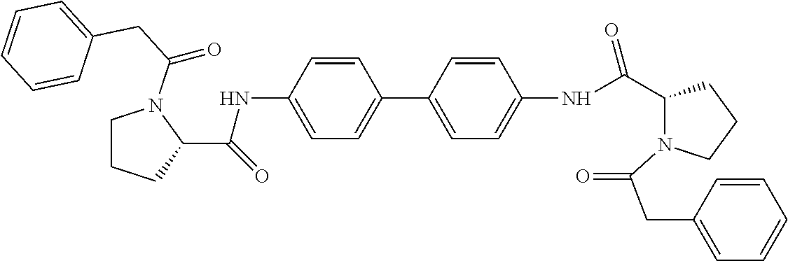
C1=CC(NC(C2N(C(CC3=CC=CC=C3)=O)CCC2)=O)=CC=C1C1=CC=C(NC(=O)C2N(C(=O)CC3=CC=CC=C3)CCC2)C=C1
